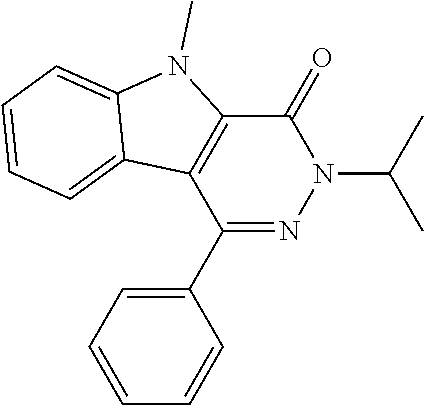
C1(=O)C2=C(C(C3=CC=CC=C3)=NN1C(C)C)C1=CC=CC=C1N2C
